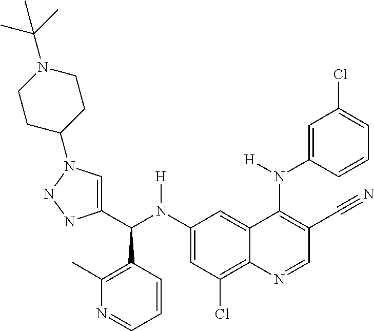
C1(N(C(C2=CN(C3CCN(C(C)(C)C)CC3)NN2)C2=C(C)N=CC=C2)[H])=CC(Cl)=C2C(=C1)C(N(C1=CC(Cl)=CC=C1)[H])=C(C#N)C=N2
